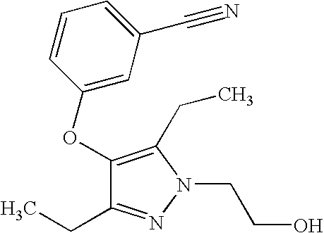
C1(OC2=CC(C#N)=CC=C2)=C(CC)N(CCO)N=C1CC
